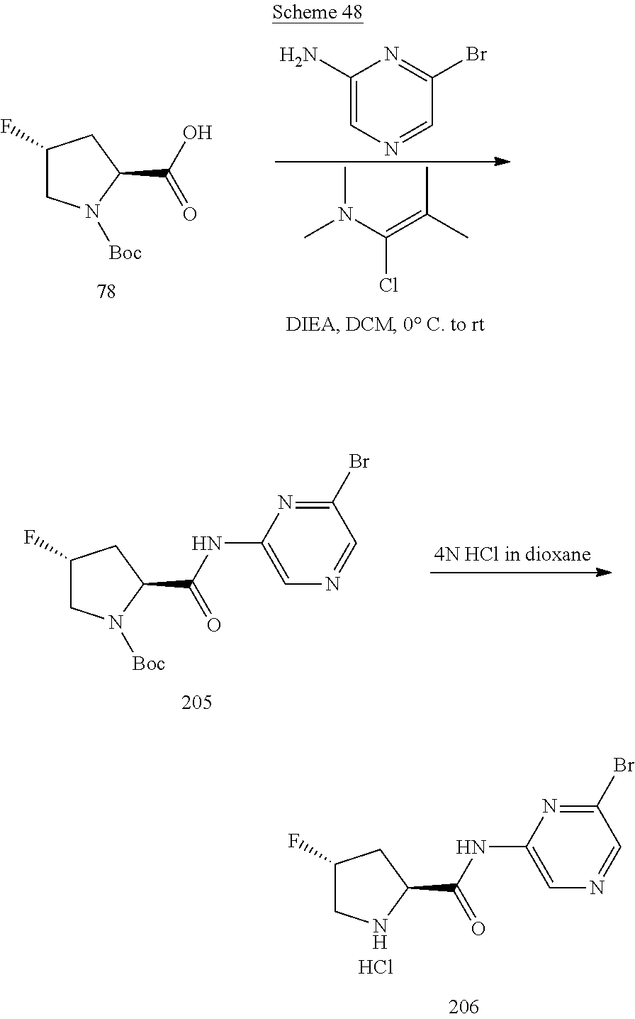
C1(F)CNC(C(=O)NC2=CN=CC(Br)=N2)C1.Cl.C1(N)=CN=CC(Br)=N1.CN(C)C(Cl)=C(C)C.C1(F)CN([Boc])C(C(=O)O)C1.C1(F)CN([Boc])C(C(=O)NC2=CN=CC(Br)=N2)C1
